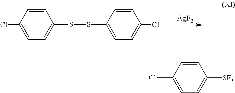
C1=C(Cl)C=CC(SSC2=CC=C(Cl)C=C2)=C1.[AgF2].C1=C(Cl)C=CC([SF3])=C1
